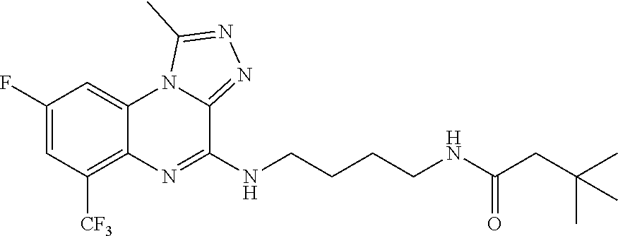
C1(F)=CC([CF3])=C2C(=C1)N1C(=NN=C1C)C(NCCCCNC(CC(C)(C)C)=O)=N2
